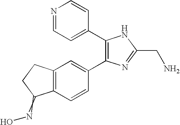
C1(C2=CC=NC=C2)=C(C2=CC3=C(C=C2)C(=NO)CC3)N=C(CN)N1
